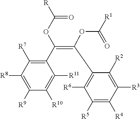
C1(C(=C(C2=C([R6])C([R5])=C([R4])C([R3])=C2[R2])OC(=O)[R1])OC([R])=O)=C([R7])C([R8])=C([R9])C([R10])=C1[R11]
